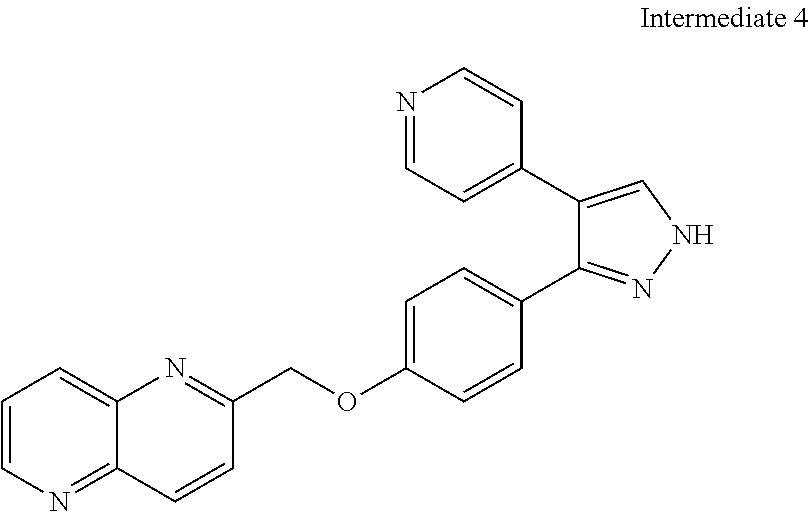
C1=CN=C2C(=C1)N=C(COC1=CC=C(C3=NNC=C3C3=CC=NC=C3)C=C1)C=C2
